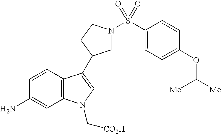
C1N(S(C2=CC=C(OC([Me])[Me])C=C2)(=O)=O)CCC1C1=CN(C[CO2H])C2=C1C=CC(N)=C2
